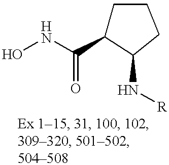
ONC(C1CCCC1N[R])=O
